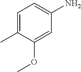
NC1=CC=C(C)C(OC)=C1
